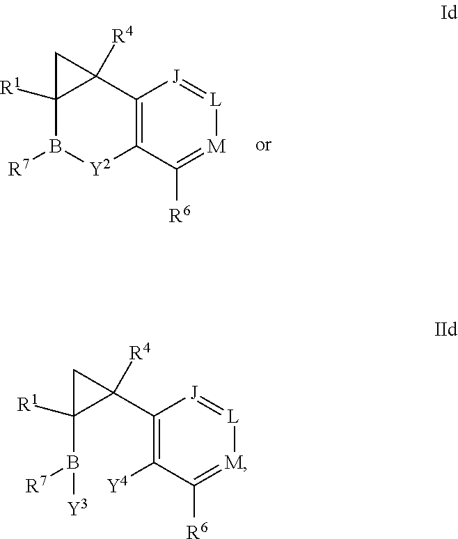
C12([R1])B([R7])[Y2]C3=C(C1([R4])C2)[J]=[L][M]=C3[R6].C1(B([R7])[Y3])([R1])C([R4])(C2=C([Y4])C([R6])=[M][L]=[J]2)C1
